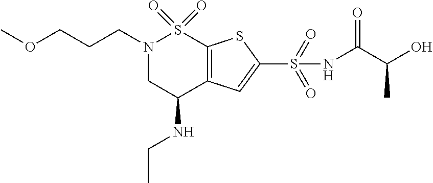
N1(CCCOC)CC(NCC)C2=C(S1(=O)=O)SC(S(=O)(=O)NC(=O)C(C)O)=C2
